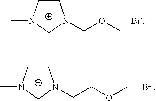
C1CN(C)CN1COC.C1CN(C)CN1CCOC
